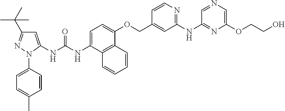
N(C1=CC=C(OCC2=CC(NC3=NC(OCCO)=CN=C3)=NC=C2)C2=C1C=CC=C2)C(=O)NC1=CC(C(C)(C)C)=NN1C1=CC=C(C)C=C1
